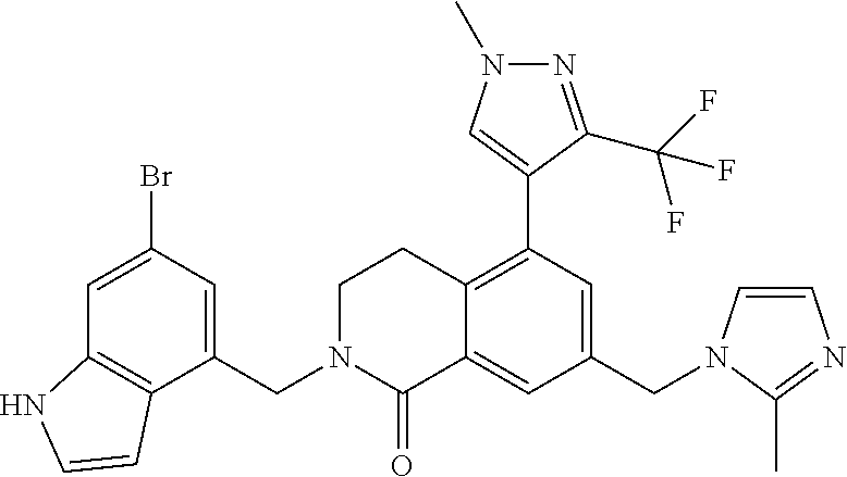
C1(CN2C=CN=C2C)=CC(C2=CN(C)N=C2C(F)(F)F)=C2C(=C1)C(=O)N(CC1=CC(Br)=CC3=C1C=CN3)CC2
